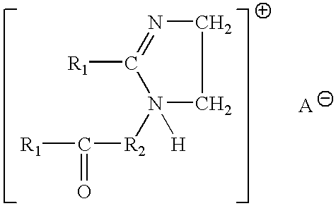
[R1]C(=O)[R2]N1([H])C([R1])=NCC1
